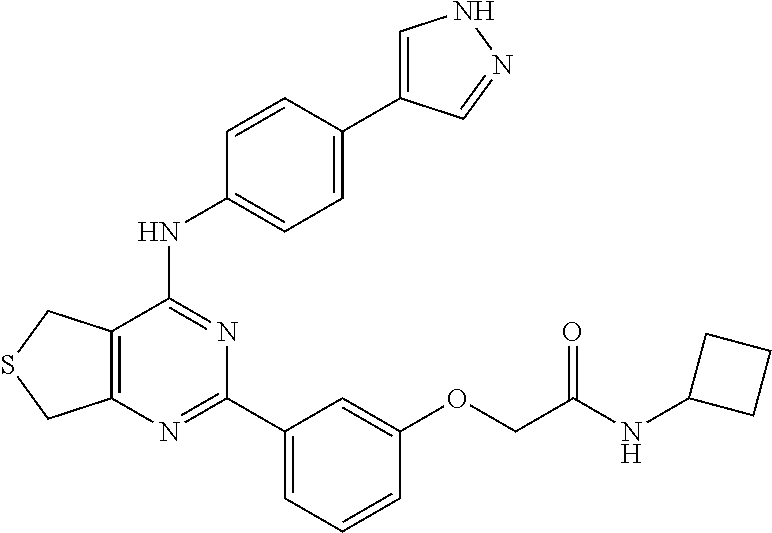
C12=C(C(NC3=CC=C(C4=CNN=C4)C=C3)=NC(C3=CC=CC(OCC(NC4CCC4)=O)=C3)=N1)CSC2
